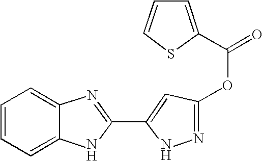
C1=C2C(=CC=C1)N=C(C1=CC(OC(C3=CC=CS3)=O)=NN1)N2
